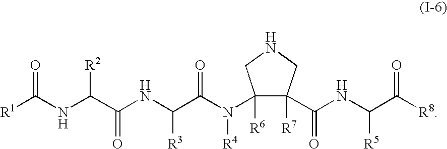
[R1]C(NC(C(NC(C(N([R4])C1([R6])C(C(NC(C([R8])=O)[R5])=O)([R7])CNC1)=O)[R3])=O)[R2])=O
